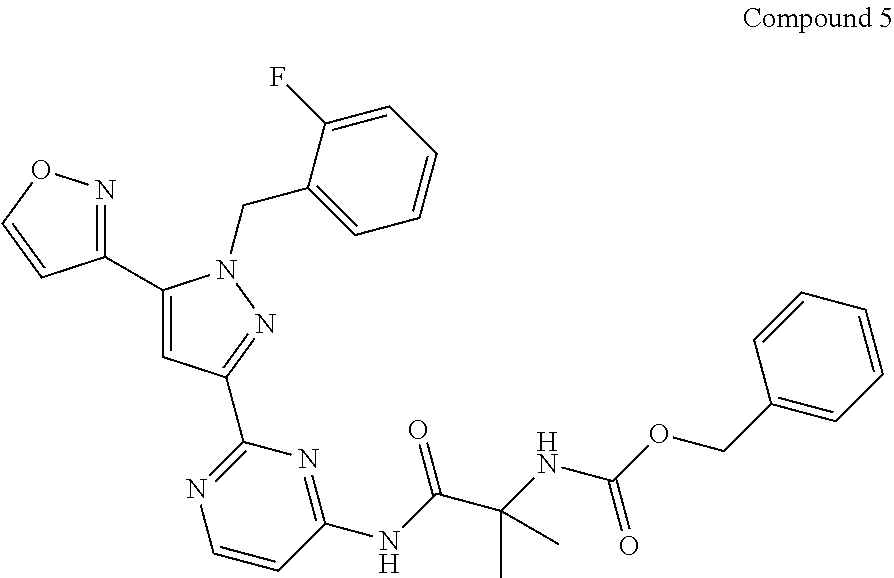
C1(C2=CC(C3=NC=CC(NC(C(NC(OCC4=CC=CC=C4)=O)(C)C)=O)=N3)=NN2CC2=CC=CC=C2F)=NOC=C1
